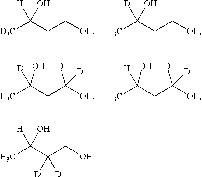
[D3C]C(CC[OH])([H])O.CC(CC[OH])([D])O.CC(CC([OH])([D])[D])([D])O.CC(CC([OH])([D])[D])([H])O.CC(C(CO)([D])[D])([H])O
